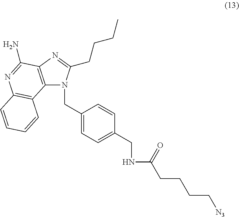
C12=C(N=C(CCCC)N1CC1=CC=C(CNC(CCCC[N3])=O)C=C1)C(N)=NC1=C2C=CC=C1
